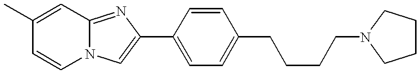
N12C(=NC(C3=CC=C(CCCCN4CCCC4)C=C3)=C1)C=C(C)C=C2
